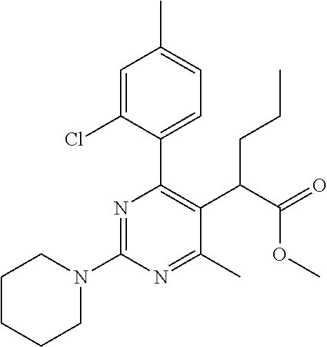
C1CCCN(C2=NC(C3=CC=C(C)C=C3Cl)=C(C(C(=O)OC)CCC)C(C)=N2)C1
